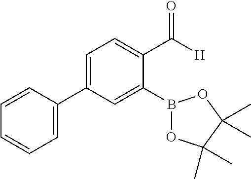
C1=CC=C(C2=CC=C(C([H])=O)C(B3OC(C)(C)C(C)(C)O3)=C2)C=C1
